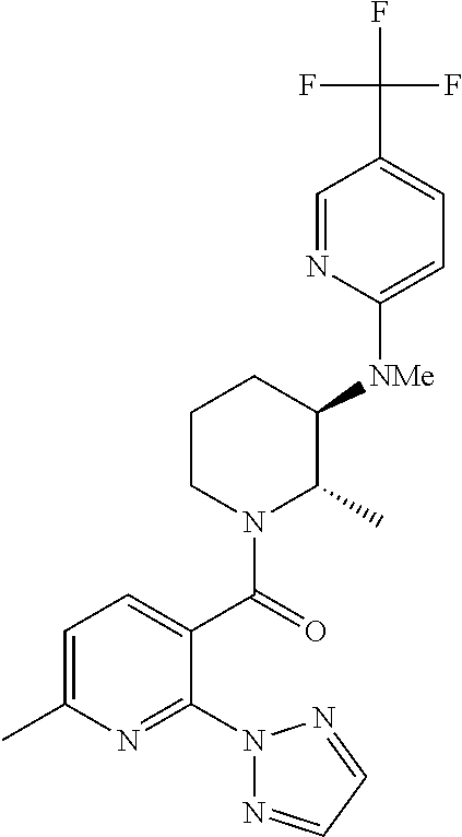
C1([NMe]C2C(C)N(C(=O)C3=CC=C(C)N=C3N3N=CC=N3)CCC2)=CC=C(C(F)(F)F)C=N1
